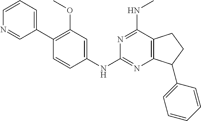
C1(C2=CC=CN=C2)=C(OC)C=C(NC2=NC3=C(C(NC)=N2)CCC3C2=CC=CC=C2)C=C1
